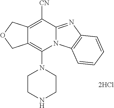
C12=C(N3CCNCC3)N3C(=NC4=C3C=CC=C4)C([CN])=C1COC2.[2HCl]
